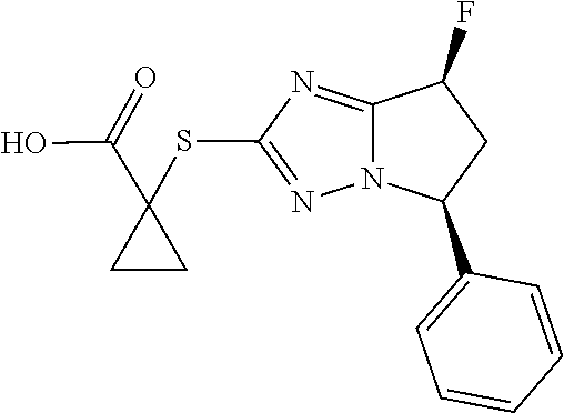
N12C(=NC(SC3(C(O)=O)CC3)=N1)C(F)CC2C1=CC=CC=C1
